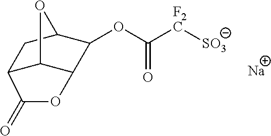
C12C3C(C(OC([F2C][SO3])=O)C(C1)O3)OC2=O.[Na]
